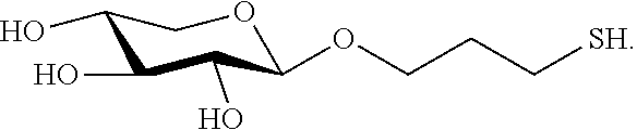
C1(O)C(O)C(O)C(OCCC[SH])OC1
